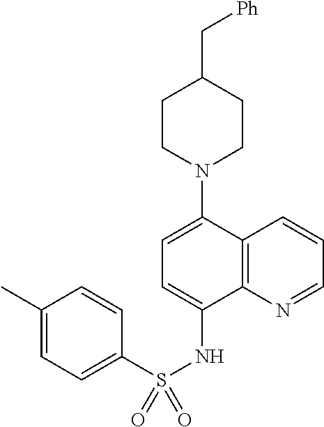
C12=C(N=CC=C1)C(NS(C1=CC=C(C)C=C1)(=O)=O)=CC=C2N1CCC(C[Ph])CC1
